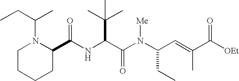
N(C(C(N(C(CC)C=C(C)C([OEt])=O)[Me])=O)C(C)(C)C)C(C1N(C(CC)C)CCCC1)=O
